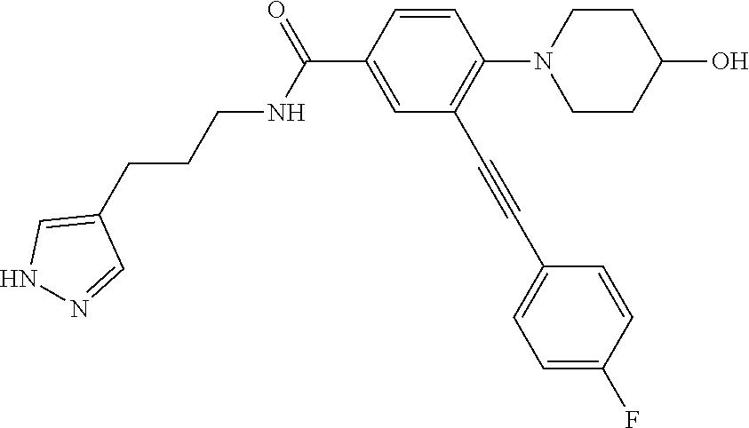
C1=CC(C(=O)NCCCC2=CNN=C2)=CC(C#CC2=CC=C(F)C=C2)=C1N1CCC(O)CC1
